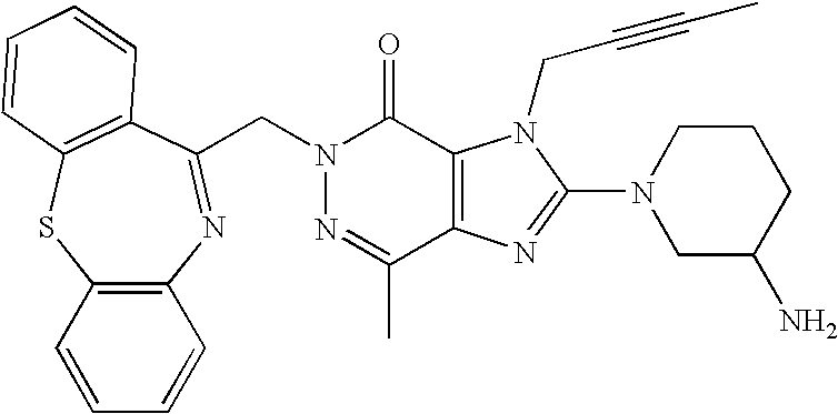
N1=C(C)C2=C(C(=O)N1CC1=NC3=C(SC4=C1C=CC=C4)C=CC=C3)N(CC#CC)C(N1CC(N)CCC1)=N2
